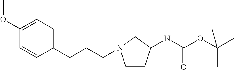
C1(OC)=CC=C(CCCN2CCC(NC(OC(C)(C)C)=O)C2)C=C1
